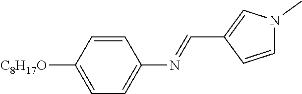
C1=CC([C8H17O])=CC=C1N=CC1=CN(C)C=C1
